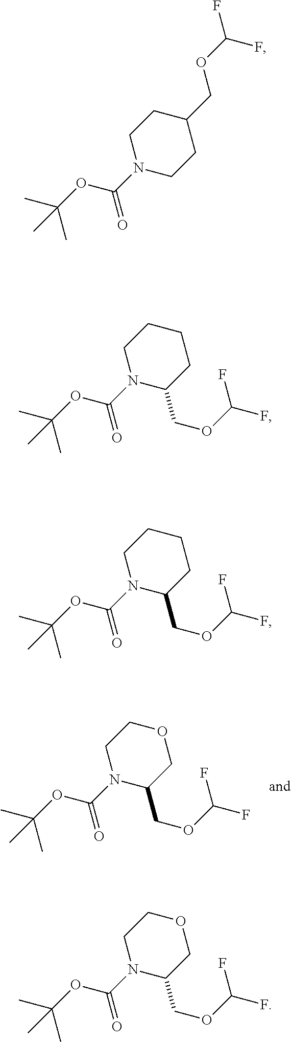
C1(COC(F)F)COCCN1C(OC(C)(C)C)=O.C1CC(COC(F)F)CCN1C(OC(C)(C)C)=O.C1(COC(F)F)CCCCN1C(OC(C)(C)C)=O.C1(COC(F)F)CCCCN1C(OC(C)(C)C)=O.C1(COC(F)F)COCCN1C(OC(C)(C)C)=O
